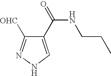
C1(C(=O)NCCC)=CNN=C1[OHC]
